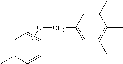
C1=C(C)C=CC=C1.COCC1=CC(C)=C(C)C(C)=C1
